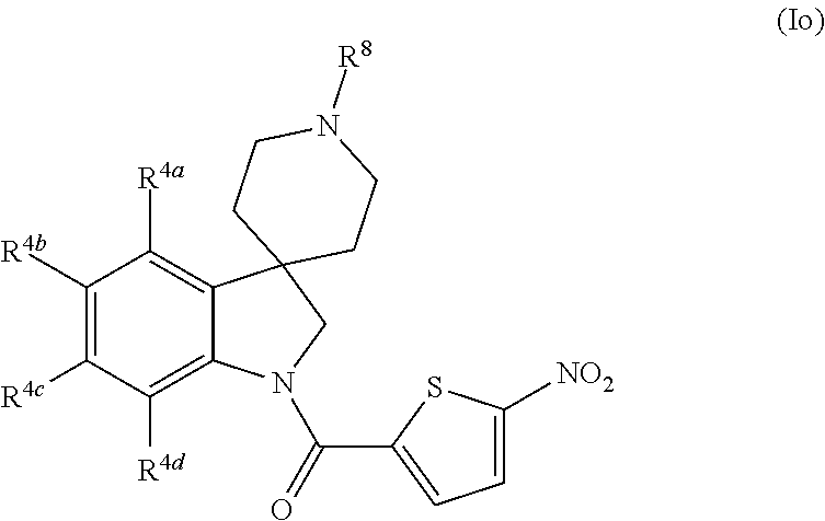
C1([R4b])=C([R4c])C([R4d])=C2C(=C1[R4a])C1(CN2C(=O)C2=CC=C([NO2])S2)CCN([R8])CC1
